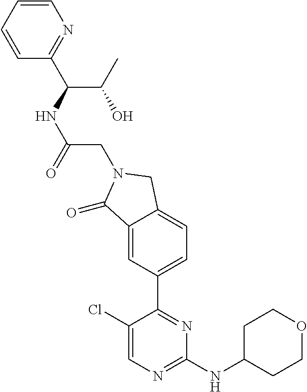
C1(Cl)=CN=C(NC2CCOCC2)N=C1C1=CC=C2C(=C1)C(=O)N(CC(NC(C(O)C)C1=NC=CC=C1)=O)C2
